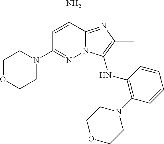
NC1=CC(N2CCOCC2)=NN2C1=NC(C)=C2NC1=C(N2CCOCC2)C=CC=C1
